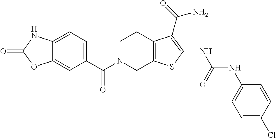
C1(C(N2CC3=C(CC2)C(C(=O)N)=C(NC(NC2=CC=C(Cl)C=C2)=O)S3)=O)=CC=C2C(=C1)OC(=O)N2
